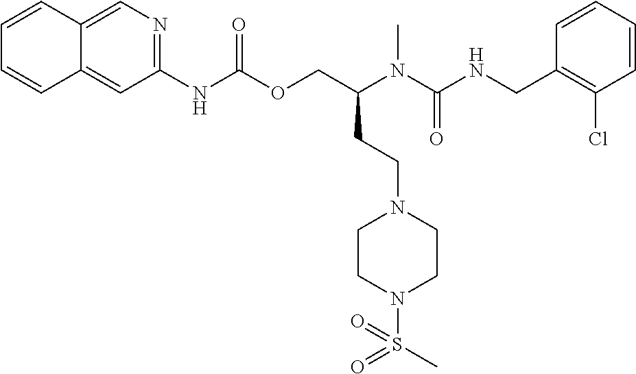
C1=CC(CNC(N(C(COC(NC2=NC=C3C(=C2)C=CC=C3)=O)CCN2CCN(S(C)(=O)=O)CC2)C)=O)=C(Cl)C=C1
